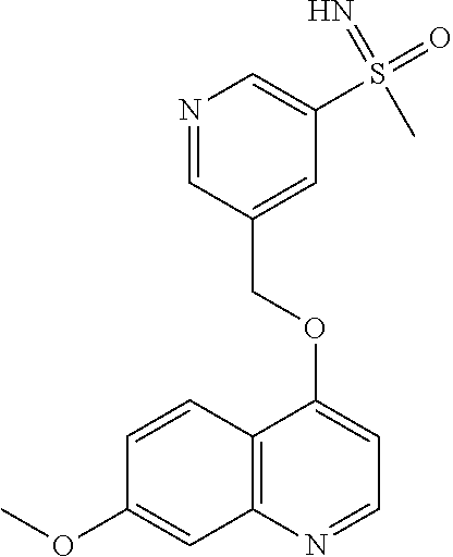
C12=C(N=CC=C1OCC1=CC(S(=O)(=N)C)=CN=C1)C=C(OC)C=C2
